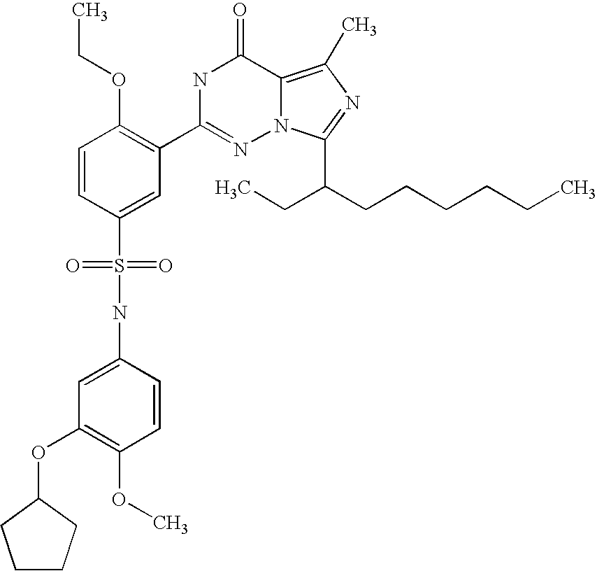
C1=CC(S(NC2=CC(OC3CCCC3)=C(OC)C=C2)(=O)=O)=CC(C2=NN3C(=C(C)N=C3C(CCCCCC)CC)C(=O)N2)=C1OCC
